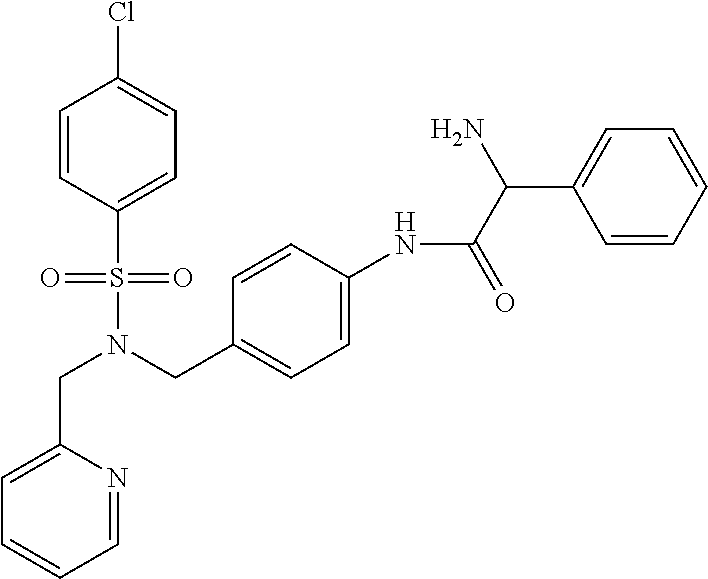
C(N(CC1=CC=C(NC(C(N)C2=CC=CC=C2)=O)C=C1)S(=O)(=O)C1=CC=C(Cl)C=C1)C1=CC=CC=N1
